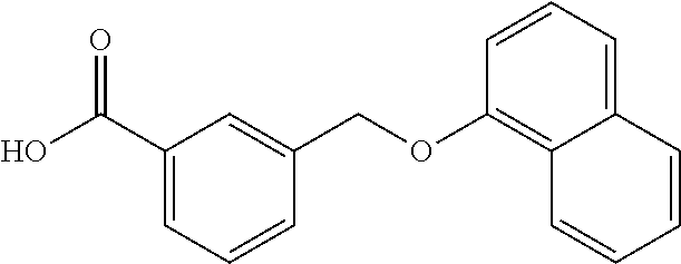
OC(C1=CC=CC(COC2=C3C(=CC=C2)C=CC=C3)=C1)=O
